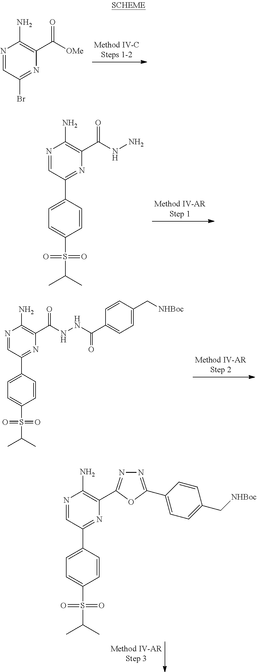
N1=CC(Br)=NC(C([OMe])=O)=C1N.N1=CC(C2=CC=C(S(=O)(=O)C(C)C)C=C2)=NC(C(NN)=O)=C1N.N1=CC(C2=CC=C(S(=O)(=O)C(C)C)C=C2)=NC(C(NNC(C2=CC=C(C[NHBoc])C=C2)=O)=O)=C1N.N1=CC(C2=CC=C(S(=O)(=O)C(C)C)C=C2)=NC(C2=NN=C(C3=CC=C(C[NHBoc])C=C3)O2)=C1N
